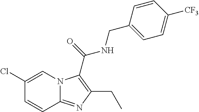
C1(Cl)=CN2C(=NC(CC)=C2C(=O)NCC2=CC=C([CF3])C=C2)C=C1
